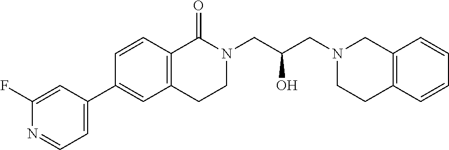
C12=C(C=CC=C1)CCN(CC(O)CN1CCC3=C(C1=O)C=CC(C1=CC=NC(F)=C1)=C3)C2
